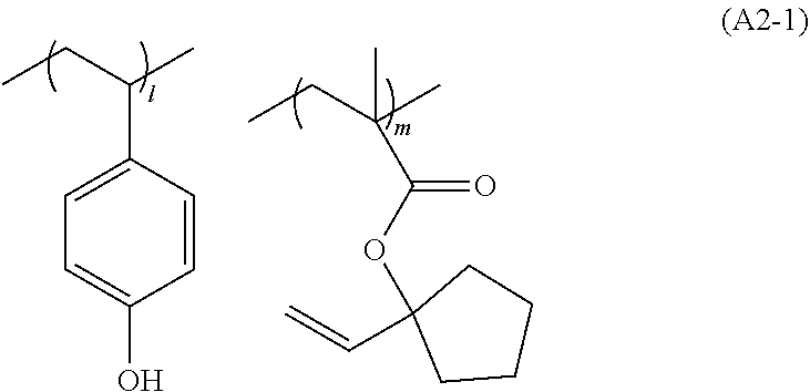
C1=CC(C(CC)C)=CC=C1O.C(CC)(C)(C(OC1(C=C)CCCC1)=O)C
